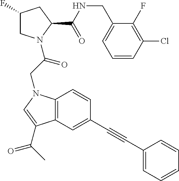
C1=CC(Cl)=C(F)C(CNC(C2CC(F)CN2C(CN2C3=C(C(C(C)=O)=C2)C=C(C#CC2=CC=CC=C2)C=C3)=O)=O)=C1
